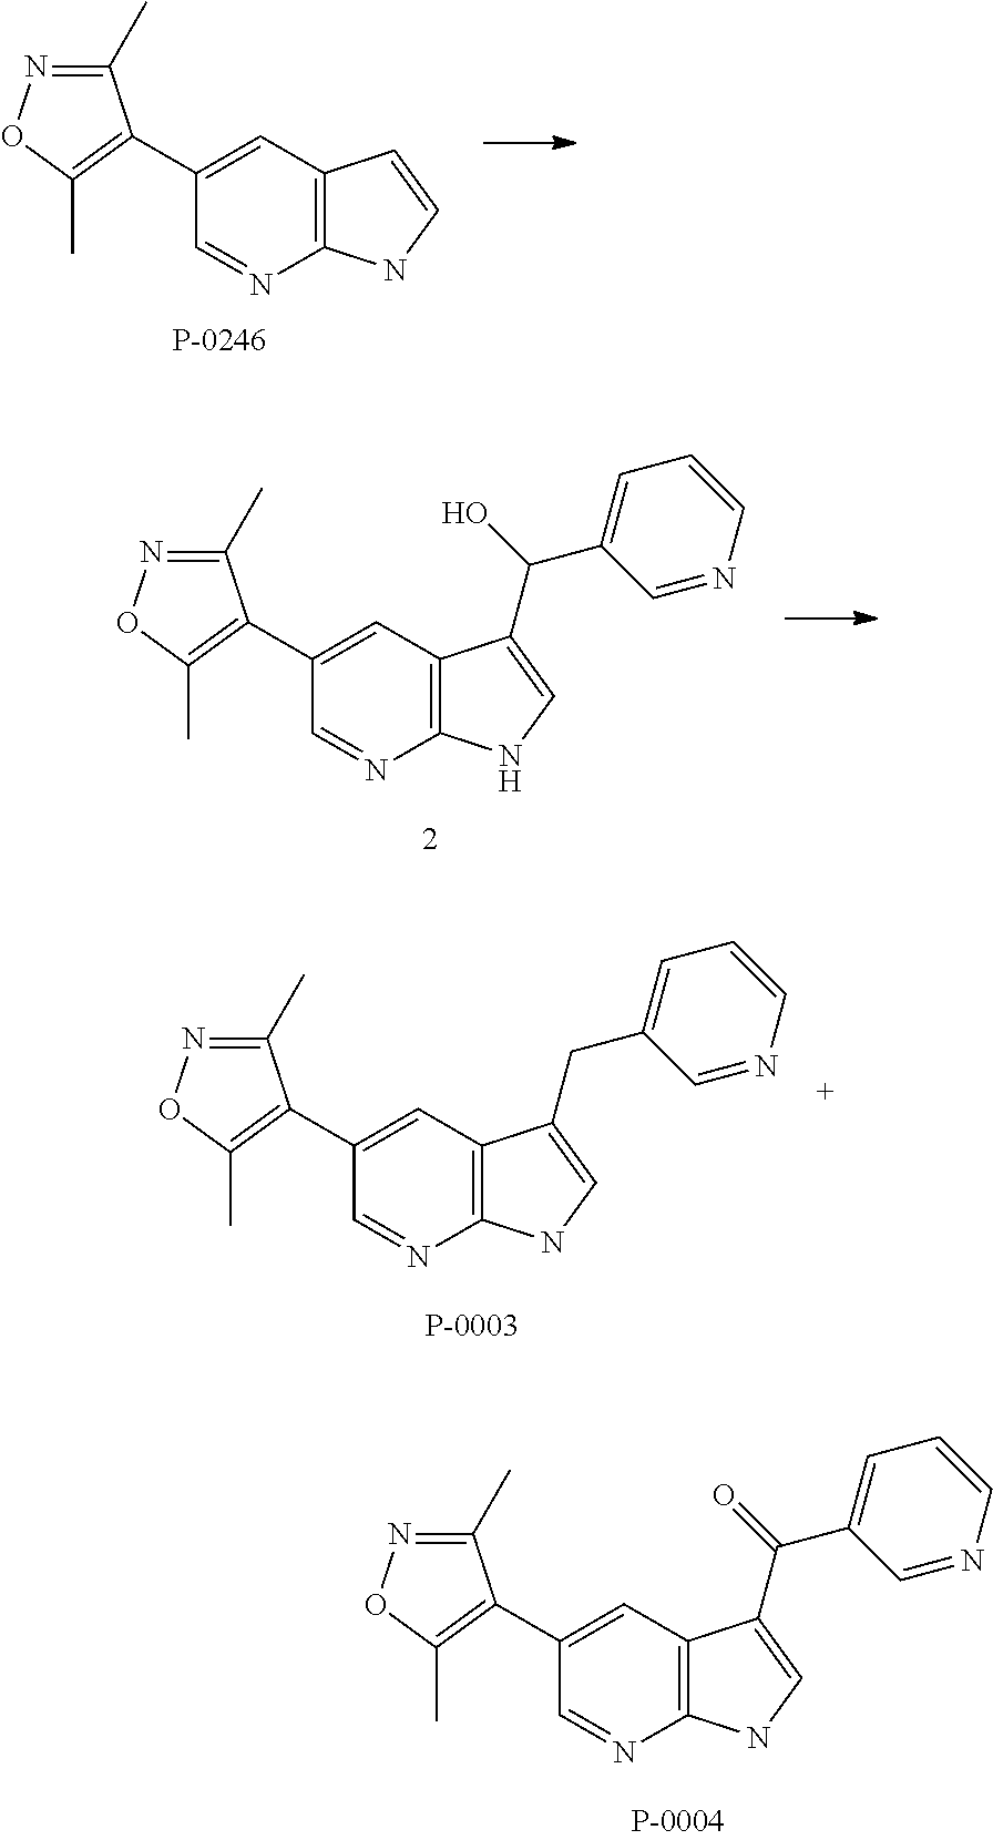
C1(C2=C(C)ON=C2C)=CC2=C(N=C1)NC=C2.C1(C2=C(C)ON=C2C)=CC2=C(N=C1)NC=C2C(C1=CC=CN=C1)O.C1(C2=C(C)ON=C2C)=CC2=C(N=C1)NC=C2CC1=CC=CN=C1.C1(C2=C(C)ON=C2C)=CC2=C(N=C1)NC=C2C(C1=CC=CN=C1)=O
